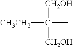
[CH2OH]C([CH2OH])(C)[CH3CH2]
